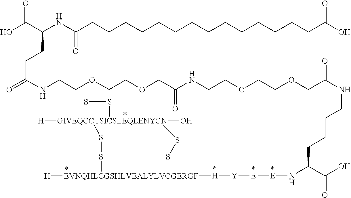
OC(C(NC(CCCCCCCCCCCCCCC(O)=O)=O)CCC(=O)NCCOCCOCC(NCCOCCOCC(NCCCCC(N[E][E][Y][H][EVNQHLCGSHLVEALYLVCGERGF]1([H])SS[GIVEQCCTSICSLEQLENYCN]2(O)([H])(SS1)SS2)C(O)=O)=O)=O)=O
